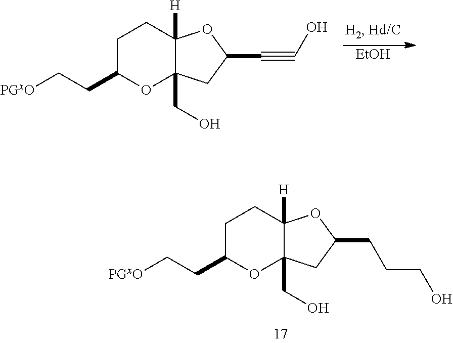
C12([H])OC(C#CO)CC1(CO)OC(CC[PGxO])CC2.[EtOH].C12([H])OC(CCCO)CC1(CO)OC(CC[PGxO])CC2
